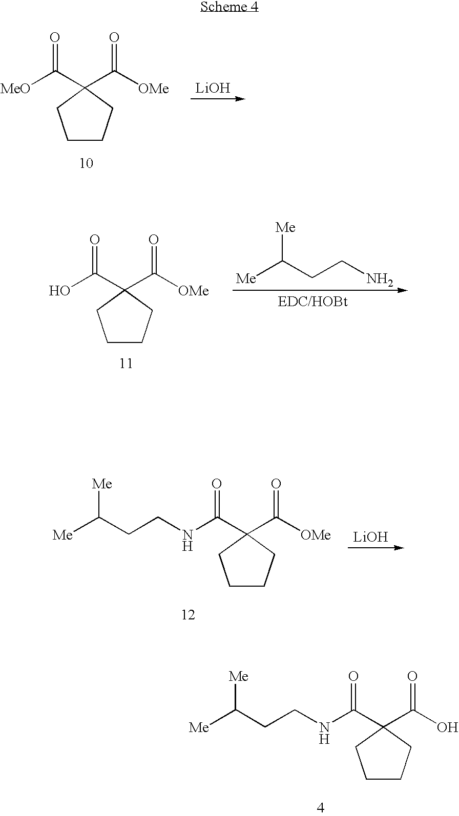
[Me]C(CCNC(C1(C(O)=O)CCCC1)=O)[Me].[MeO]C(C1(C([OMe])=O)CCCC1)=O.[LiOH].OC(C1(C([OMe])=O)CCCC1)=O.[Me]C(CCN)[Me].[Me]C(CCNC(C1(C([OMe])=O)CCCC1)=O)[Me].[LiOH]
